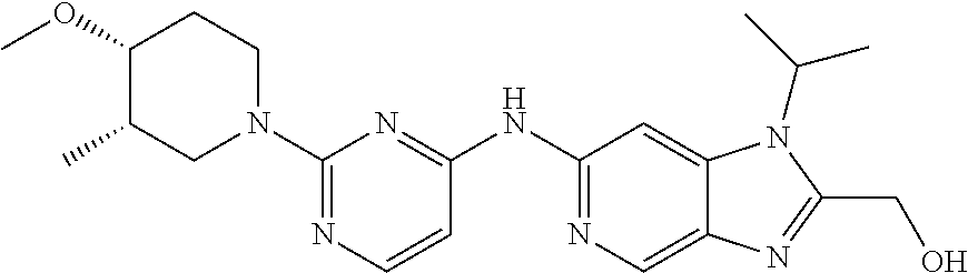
C1(OC)C(C)CN(C2=NC=CC(NC3=NC=C4C(=C3)N(C(C)C)C(CO)=N4)=N2)CC1
